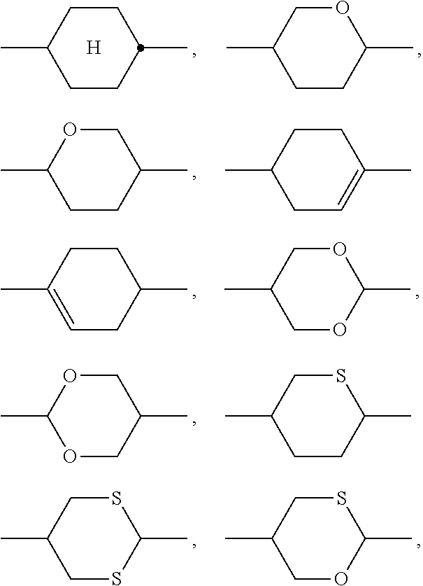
C1CC(C)OCC1C.C1CC(C)CCC1C.[H].C1CC(C)COC1C.C1C=C(C)CCC1C.C1=C(C)CCC(C)C1.C1OC(C)OCC1C.O1CC(C)COC1C.C1CC(C)SCC1C.C1SC(C)SCC1C.C1OC(C)SCC1C
